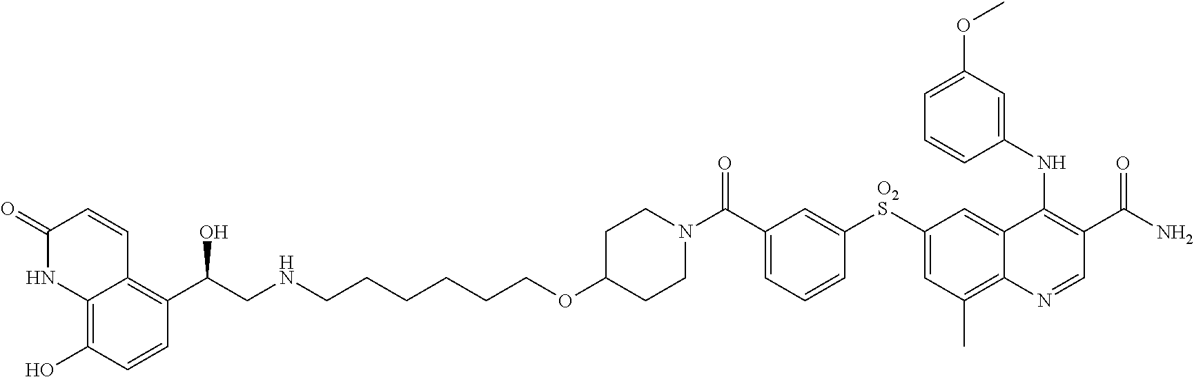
O(C1CCN(C(C2=CC=CC([O2S]C3=CC(C)=C4C(=C3)C(NC3=CC(OC)=CC=C3)=C(C(N)=O)C=N4)=C2)=O)CC1)CCCCCCNCC(C1=C2C(=C(O)C=C1)NC(=O)C=C2)O
